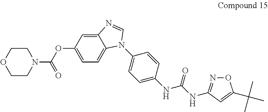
C12=CC(OC(N3CCOCC3)=O)=CC=C1N(C1=CC=C(NC(NC3=NOC(C(C)(C)C)=C3)=O)C=C1)C=N2
